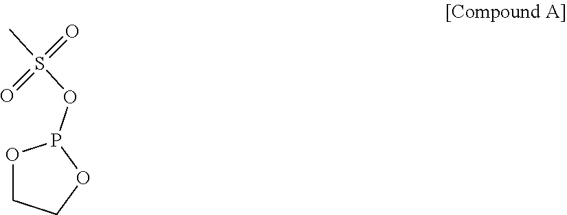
O1CCOP1OS(C)(=O)=O
